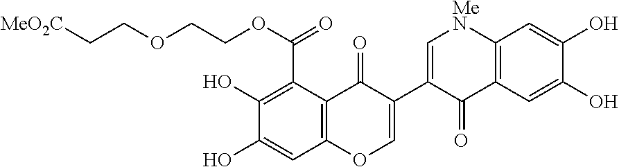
C1(O)=C(C(=O)OCCOCC[MeO2C])C2=C(C=C1O)OC=C(C1=C[MeN]C3=C(C1=O)C=C(O)C(O)=C3)C2=O
